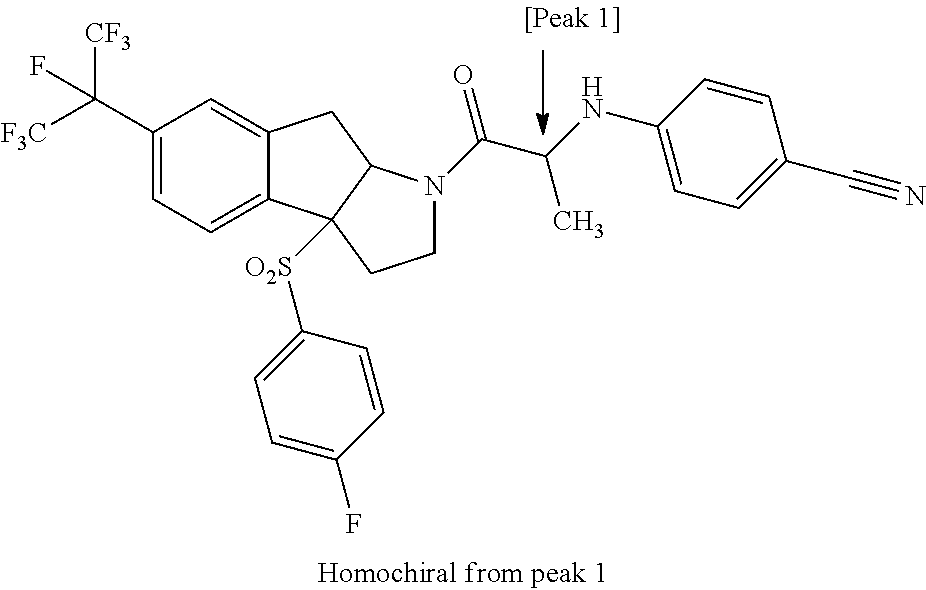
C(C1=CC=C2C(=C1)CC1C2([O2S]C2=CC=C(F)C=C2)CCN1C(C(NC1=CC=C(C#N)C=C1)C)=O)([F3C])([CF3])F
